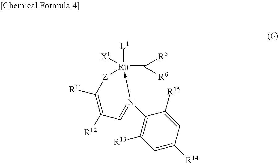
C1=C([R14])C=C([R15])C(N2->[Ru]([X1])([L1])(=C([R5])[R6])[Z]C([R11])=C([R12])C=2)=C1[R13]
